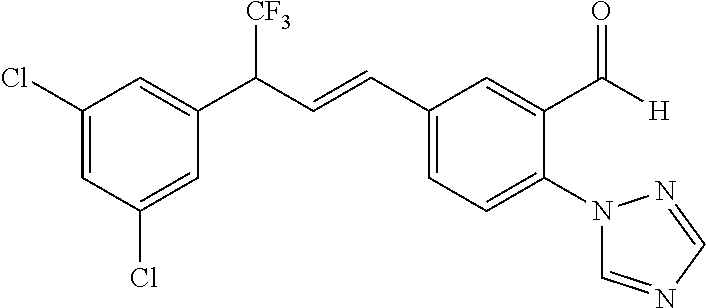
C1(Cl)=CC(Cl)=CC(C(C=CC2=CC=C(N3C=NC=N3)C(C(=O)[H])=C2)[CF3])=C1
